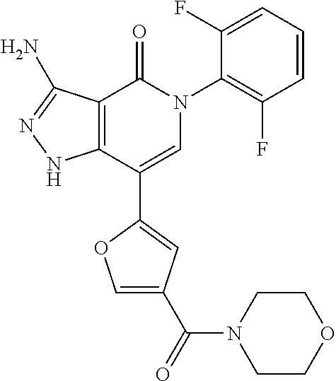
C12=C(C(C3=CC(C(=O)N4CCOCC4)=CO3)=CN(C3=C(F)C=CC=C3F)C1=O)NN=C2N
